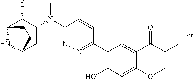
C1(C2=NN=C(N(C3C(F)C4NC(C3)CC4)C)C=C2)=C(O)C=C2C(=C1)C(=O)C(C)=CO2
